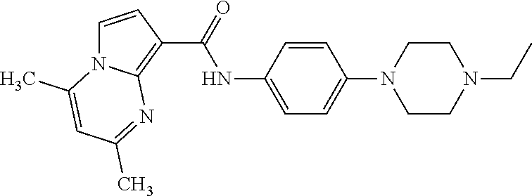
C1CN(CC)CCN1C1=CC=C(NC(=O)C2=C3N(C=C2)C(C)=CC(C)=N3)C=C1
